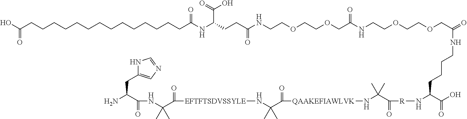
N1C(CC(N)C(NC(C([EFTFTSDVSSYLE]NC(C([QAAKEFIAWLVK]NC(C([R]NC(CCCCNC(=O)COCCOCCNC(=O)COCCOCCNC(=O)CCC(C(O)=O)NC(CCCCCCCCCCCCCCC(=O)O)=O)C(=O)O)=O)(C)C)=O)(C)C)=O)(C)C)=O)=CN=C1
